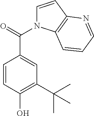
C1=CC(O)=C(C(C)(C)C)C=C1C(=O)N1C=CC2=C1C=CC=N2
